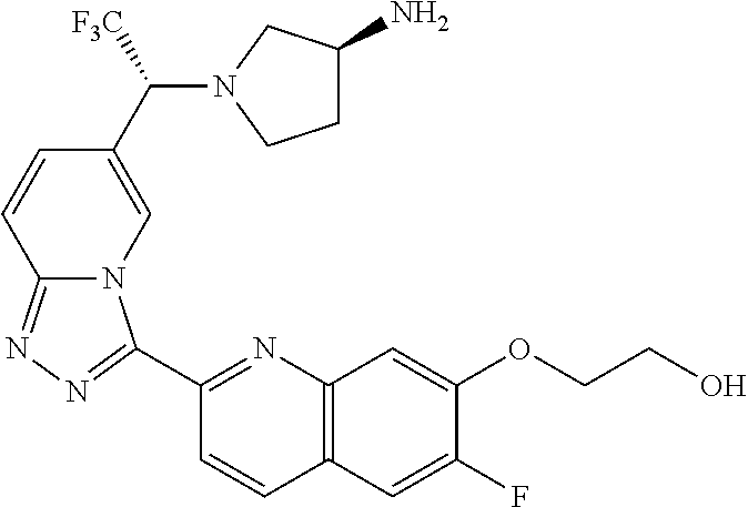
C1(C2=NN=C3N2C=C(C(N2CCC(N)C2)[F3C])C=C3)=NC2=C(C=C1)C=C(F)C(OCCO)=C2
